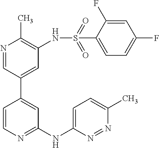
C1(NC2=CC=C(C)N=N2)=NC=CC(C2=CC(NS(C3=CC=C(F)C=C3F)(=O)=O)=C(C)N=C2)=C1
